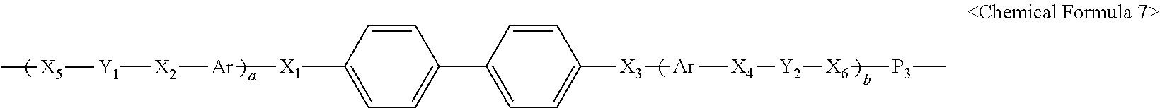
C1=CC([X1][Ar][X2][Y1][X5]C)=CC=C1C1=CC=C([X3][Ar][X4][Y2][X6][P3]C)C=C1
